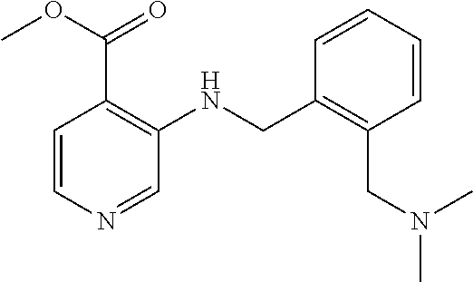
C1=CN=CC(NCC2=C(CN(C)C)C=CC=C2)=C1C(OC)=O
